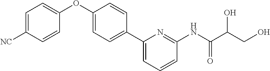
C1=C([NC])C=CC(OC2=CC=C(C3=CC=CC(NC(C(CO)O)=O)=N3)C=C2)=C1
